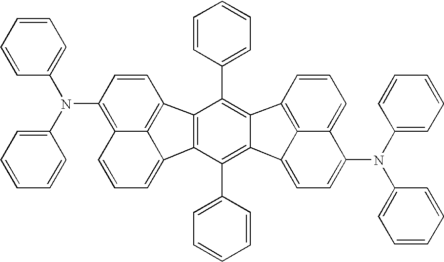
C1=CC=C(N(C2=CC=CC=C2)C2=C3C4=C(C=C2)C2=C(C4=CC=C3)C(C3=CC=CC=C3)=C3C4=CC=C(N(C5=CC=CC=C5)C5=CC=CC=C5)C5=CC=CC(=C54)C3=C2C2=CC=CC=C2)C=C1
